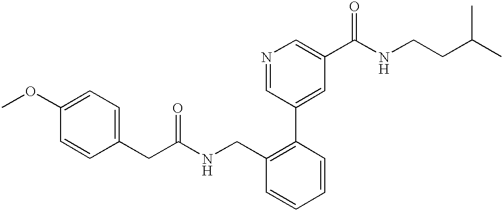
C1(OC)=CC=C(CC(=O)NCC2=C(C3=CC(C(NCCC(C)C)=O)=CN=C3)C=CC=C2)C=C1
